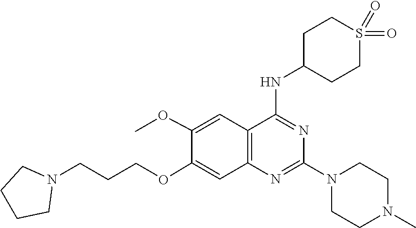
N1(C2=NC3=C(C=C(OC)C(OCCCN4CCCC4)=C3)C(NC3CCS(=O)(=O)CC3)=N2)CCN(C)CC1
